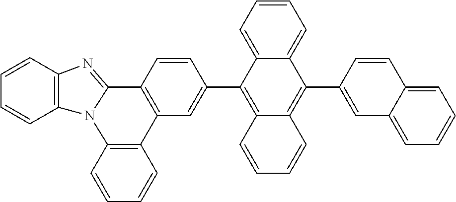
C1=CC2=C(C=C1)N1C(=NC3=C1C=CC=C3)C1=C2C=C(C2=C3C(=C(C4=CC5=CC=CC=C5C=C4)C4=CC=CC=C24)C=CC=C3)C=C1
